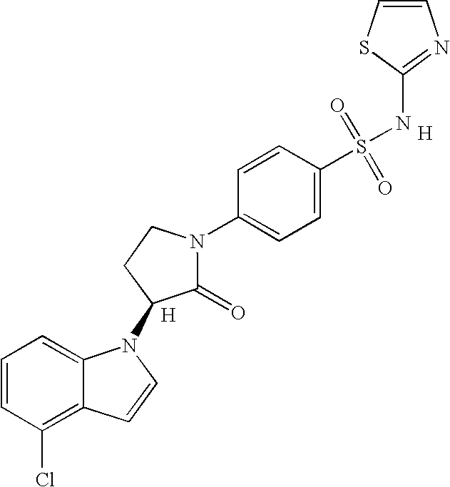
C1=CC(Cl)=C2C(=C1)N(C1C(=O)N(C3=CC=C(S(=O)(=O)NC4=NC=CS4)C=C3)CC1)C=C2.[H].[H]
